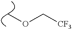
C(OC)[CF3]
